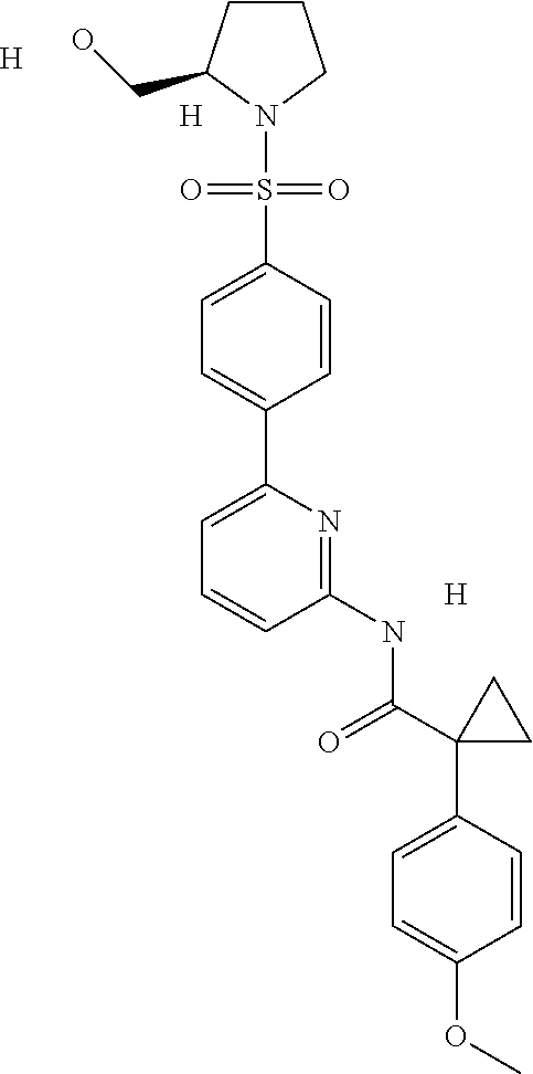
[H].[H].[H].C1CCN(S(C2=CC=C(C3=CC=CC(NC(=O)C4(C5=CC=C(OC)C=C5)CC4)=N3)C=C2)(=O)=O)C1CO
